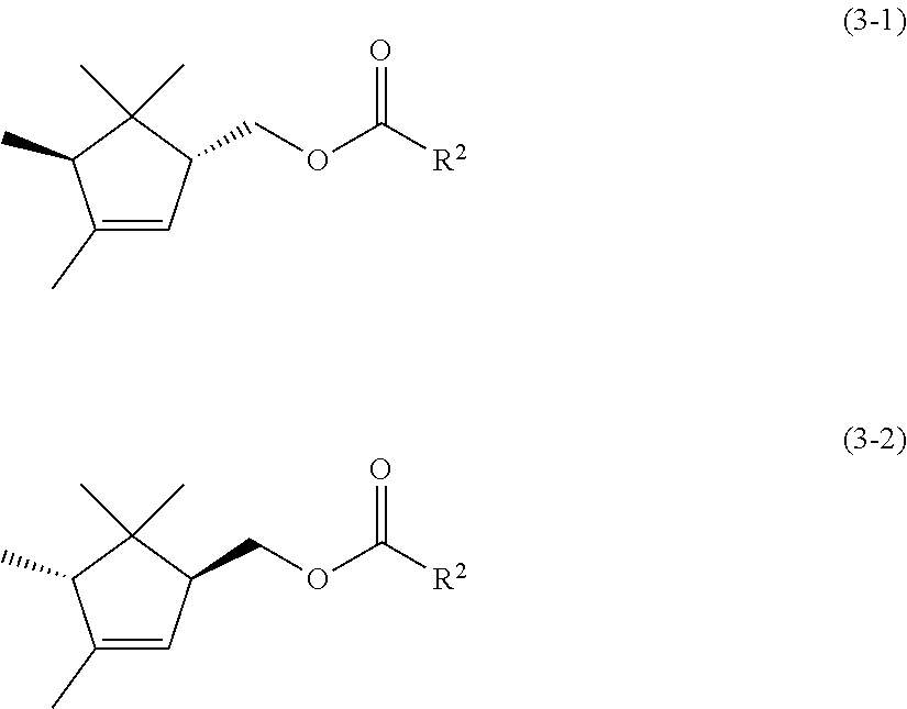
C1(C)=CC(COC([R2])=O)C(C)(C)C1C.C1(C)=CC(COC([R2])=O)C(C)(C)C1C
